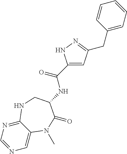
C1=C2C(=NC=N1)NCC(NC(C1=CC(CC3=CC=CC=C3)=NN1)=O)C(=O)N2C
